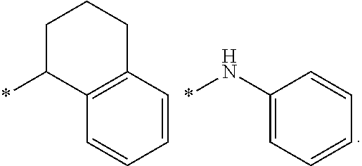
*C1C2=C(CCC1)C=CC=C2.*NC1=CC=CC=C1
